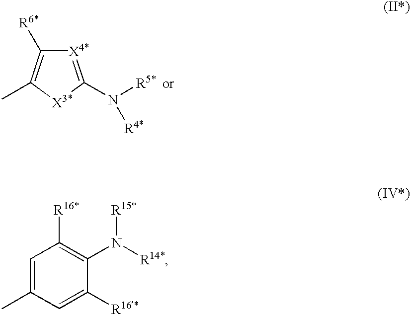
CC1=C([R6*])[X4*]=C(N([R5*])[R4*])[X3*]1.C1=C(C)C=C([R16*])C(N([R14*])[R15*])=C1[R16*]
